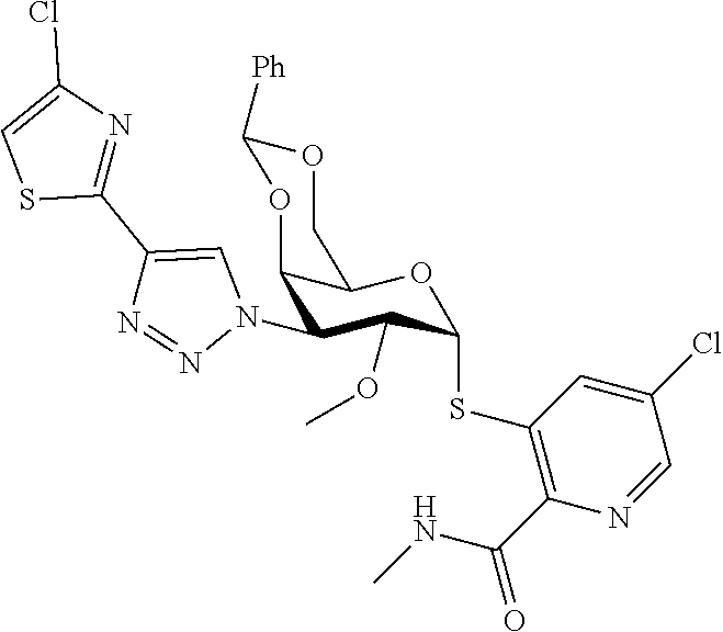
C12C(N3C=C(C4=NC(Cl)=CS4)N=N3)C(OC)C(SC3=C(C(NC)=O)N=CC(Cl)=C3)OC1COC([Ph])O2
